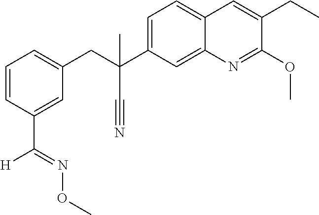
C1=C(C(C)(C#N)CC2=CC=CC(C(=NOC)[H])=C2)C=C2C(=C1)C=C(CC)C(OC)=N2
